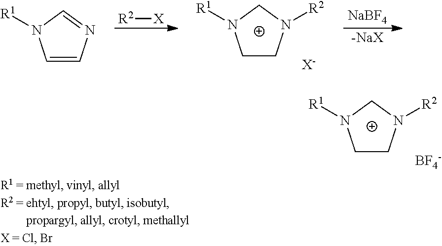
C1CN([R2])CN1[R1].[BF4-].[R2][X].C1CN([R2])CN1[R1].[X-].[NaBF4].[-NaX].C1=CN=CN1[R1]
